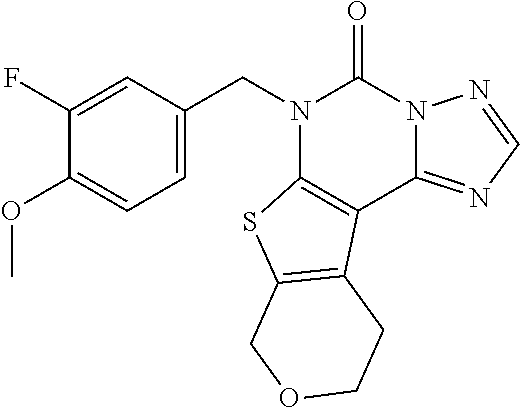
N1(CC2=CC=C(OC)C(F)=C2)C2=C(C3=NC=NN3C1=O)C1=C(S2)COCC1
